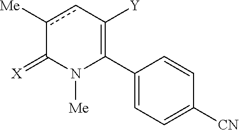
C1(C2=C([Y])cc([Me])C(=[X])N2[Me])=CC=C([CN])C=C1
